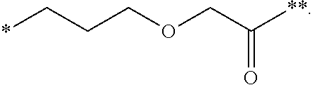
*CCCOCC([**])=O
